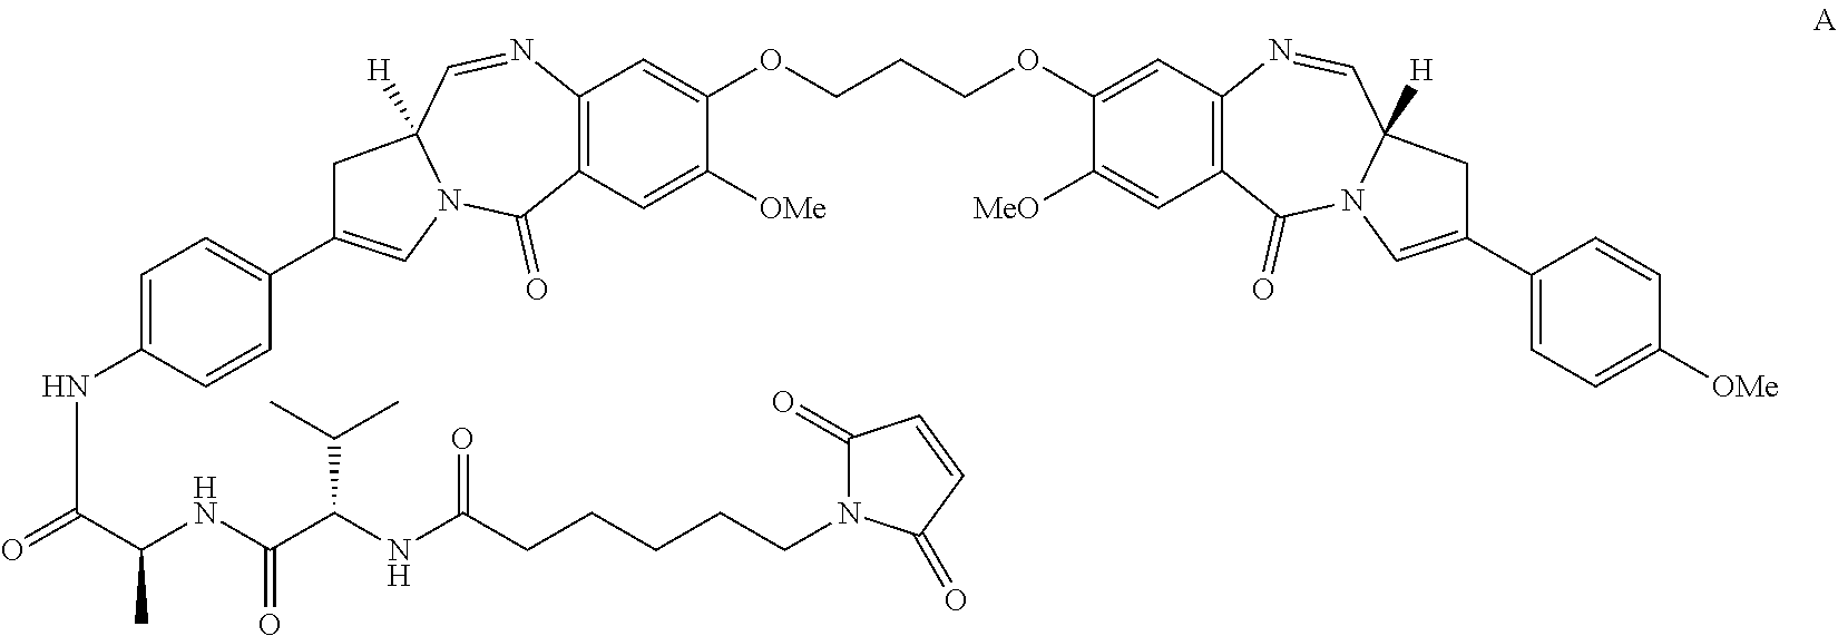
C12=C(C=C([OMe])C(OCCCOC3=CC4=C(C=C3[MeO])C(=O)N3C([H])(C=N4)CC(C4=CC=C([OMe])C=C4)=C3)=C1)C(=O)N1C([H])(C=N2)CC(C2=CC=C(NC(=O)C(NC(C(NC(CCCCCN3C(=O)C=CC3=O)=O)C(C)C)=O)C)C=C2)=C1
